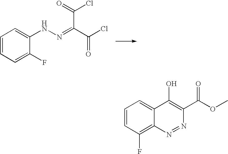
C1=CC=C(F)C(NN=C(C(Cl)=O)C(=O)Cl)=C1.C1=CC(F)=C2C(=C1)C(O)=C(C(OC)=O)N=N2
